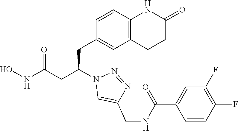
C1(CC(CC(NO)=O)N2C=C(CNC(C3=CC(F)=C(F)C=C3)=O)N=N2)=CC2=C(C=C1)NC(=O)CC2
